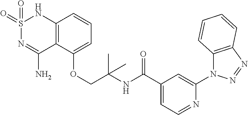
C12=C(C(OCC(NC(C3=CC=NC(N4C5=C(N=N4)C=CC=C5)=C3)=O)(C)C)=CC=C1)C(N)=NS(=O)(=O)N2
